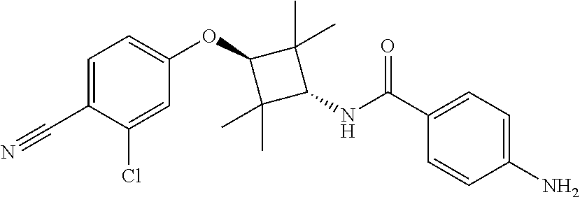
C1=C(C#N)C(Cl)=CC(OC2C(C)(C)C(NC(C3=CC=C(N)C=C3)=O)C2(C)C)=C1
